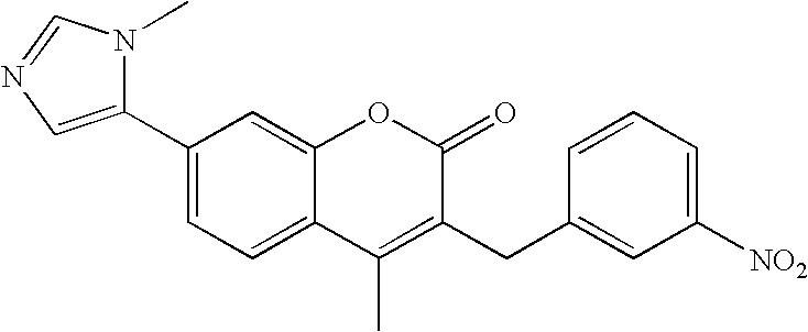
C1(C2=CC=C3C(=C2)OC(=O)C(CC2=CC([NO2])=CC=C2)=C3C)=CN=CN1C
